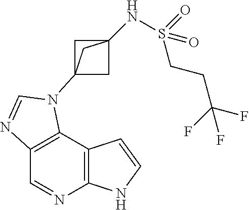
C1=NC2=C(C3=C1N=CN3C13CC(NS(CCC(F)(F)F)(=O)=O)(C1)C3)C=CN2
